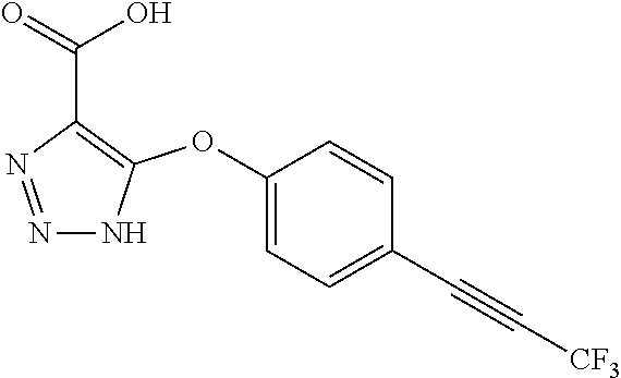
N1=NC(C(=O)O)=C(OC2=CC=C(C#C[CF3])C=C2)N1
